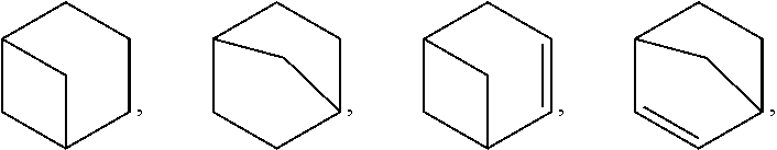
C12CC(CCC1)C2.C12CCC(CC1)C2.C12CC(C=CC1)C2.C12C=CC(CC1)C2
